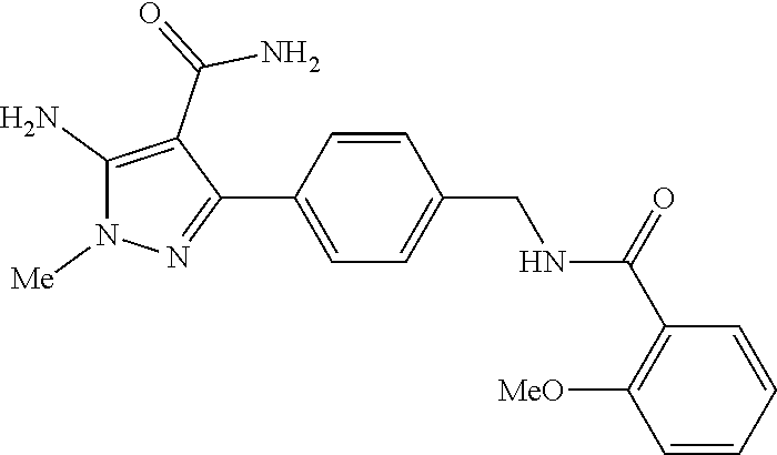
C1=CC(C2=NN([Me])C(N)=C2C(N)=O)=CC=C1CNC(=O)C1=C([MeO])C=CC=C1
